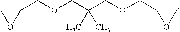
C1(COCC(COCC2CO2)(C)C)CO1
